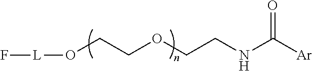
O(CCOCCNC([Ar])=O)[L]F
